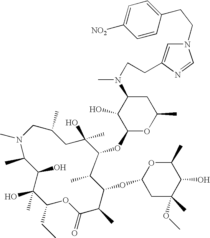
N1(C)CC(C)CC(O)(C)C(OC2OC(C)CC(N(C)CCC3=CN(CCC4=CC=C([NO2])C=C4)C=N3)C2O)C(C)C(OC2CC(C)(OC)C(O)C(C)O2)C(C)C(=O)OC(CC)C(O)(C)C(O)C1C
